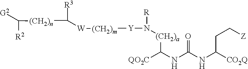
C(CC[Z])([CO2Q])NC(=O)NC([QO2C])[(CH2)a]N([Y][(CH2)m][W]C([(CH2)n]C([R2])[G2])[R3])[R]
